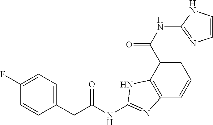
C1=C(C(NC2=NC=CN2)=O)C2=C(C=C1)N=C(NC(CC1=CC=C(F)C=C1)=O)N2
